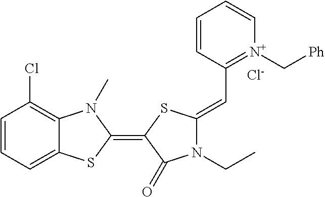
C1=CC=C2C(=C1Cl)N(C)C(=C1SC(=CC3=[N+](C[Ph])C=CC=C3)N(CC)C1=O)S2.[Cl-]
